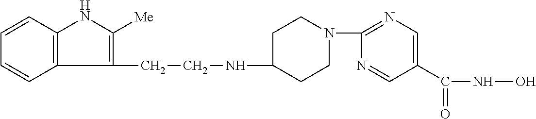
C1CN(C2=NC=C(C(=O)NO)C=N2)CCC1NCCC1=C([Me])NC2=C1C=CC=C2
